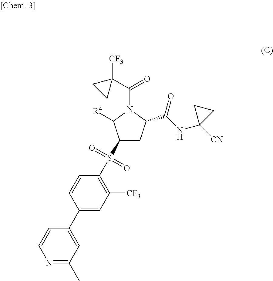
C1(S(C2=C([CF3])C=C(C3=CC(C)=NC=C3)C=C2)(=O)=O)CC(C(NC2([CN])CC2)=O)N(C(C2([CF3])CC2)=O)C1[R4]
